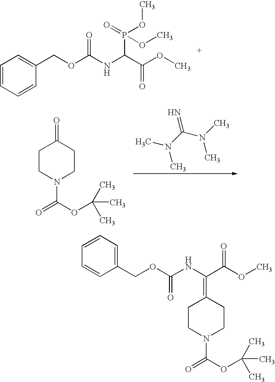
C1=CC=CC(COC(NC(C(OC)=O)P(OC)(=O)OC)=O)=C1.C1CN(C(OC(C)(C)C)=O)CCC1=O.CN(C(N(C)C)=N)C.C1=CC=C(COC(NC(C(OC)=O)=C2CCN(C(OC(C)(C)C)=O)CC2)=O)C=C1
